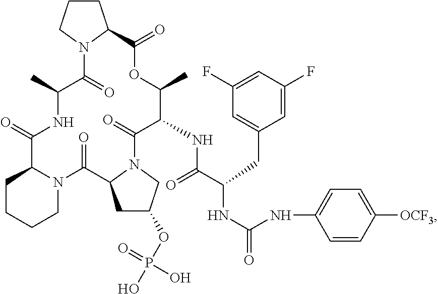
C1(=O)NC(C)C(=O)N2C(CCC2)C(=O)OC(C)C(NC(C(CC2=CC(F)=CC(F)=C2)NC(NC2=CC=C([OCF3])C=C2)=O)=O)C(=O)N2C(C(=O)N3C1CCCC3)CC(OP(O)(=O)O)C2
